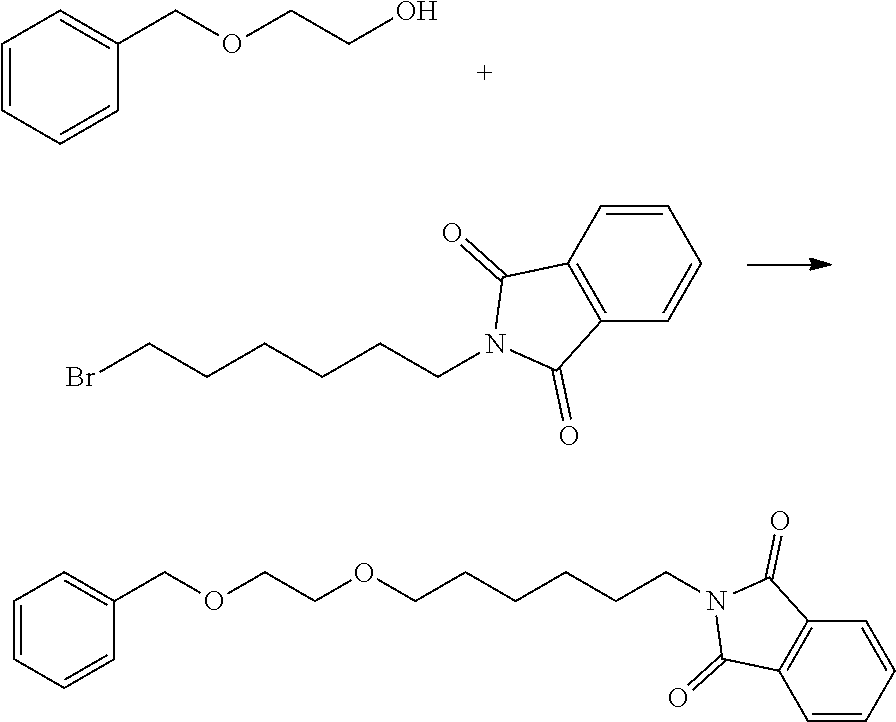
C1=CC=CC(COCCO)=C1.C1=CC2=C(C=C1)C(=O)N(CCCCCCBr)C2=O.C1=CC2=C(C=C1)C(=O)N(CCCCCCOCCOCC1=CC=CC=C1)C2=O
